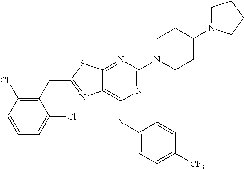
N1=C(N2CCC(N3CCCC3)CC2)N=C2C(=C1NC1=CC=C([CF3])C=C1)N=C(CC1=C(Cl)C=CC=C1Cl)S2
